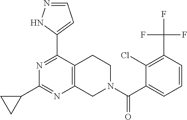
N1=C(C2=CC=NN2)C2=C(N=C1C1CC1)CN(C(C1=CC=CC(C(F)(F)F)=C1Cl)=O)CC2
